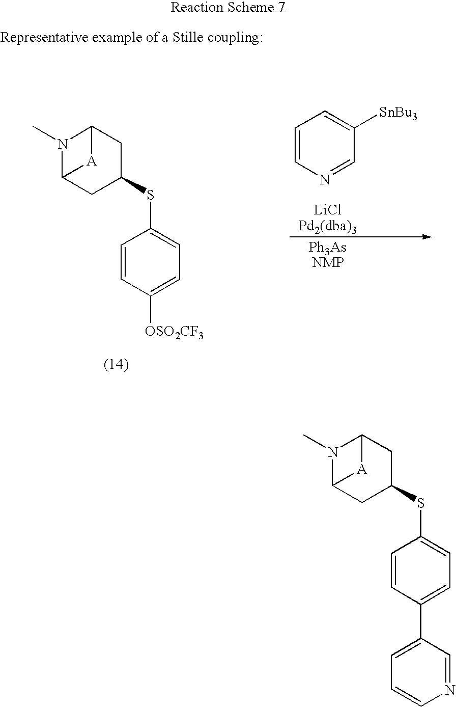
C1=CN=CC([SnBu3])=C1.N1(C)C2CC(SC3=CC=C([OSO2CF3])C=C3)CC1[A]2.N1(C)C2CC(SC3=CC=C(C4=CC=CN=C4)C=C3)CC1[A]2
